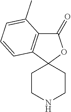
C1(=O)C2=C(C3(O1)CCNCC3)C=CC=C2C
